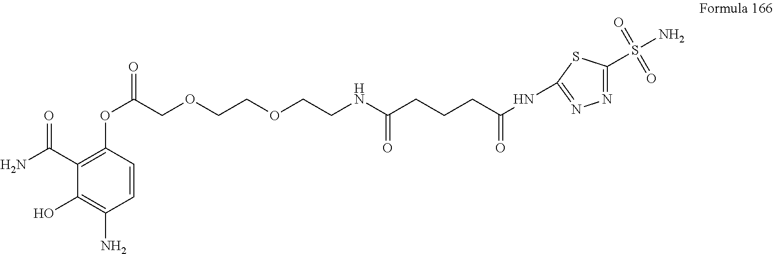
C1(C(N)=O)=C(OC(COCCOCCNC(CCCC(=O)NC2=NN=C(S(N)(=O)=O)S2)=O)=O)C=CC(N)=C1O
